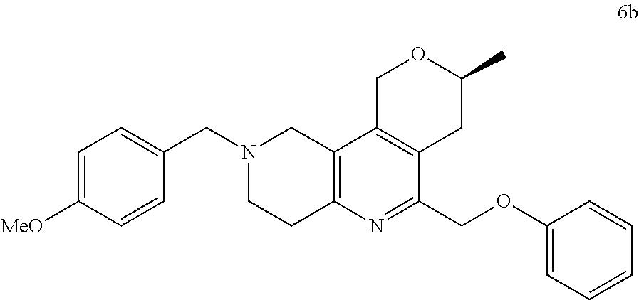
C1=C([MeO])C=CC(CN2CCC3=C(C2)C2=C(C(COC4=CC=CC=C4)=N3)CC(C)OC2)=C1
